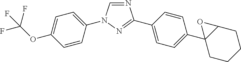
N1=C(C2=CC=C(C34CCCCC3O4)C=C2)N=CN1C1=CC=C(OC(F)(F)F)C=C1
